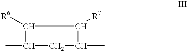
CC1C([R6])C([R7])C(C)C1
